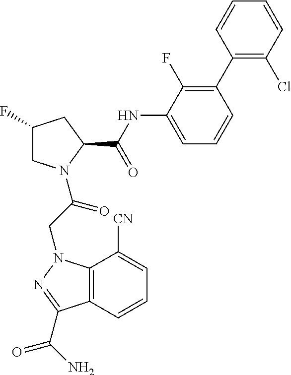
C1(F)CN(C(CN2C3=C(C=CC=C3[CN])C(C(N)=O)=N2)=O)C(C(NC2=CC=CC(C3=C(Cl)C=CC=C3)=C2F)=O)C1
